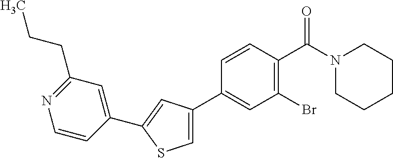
C1(C2=CC(C3=CC(Br)=C(C(N4CCCCC4)=O)C=C3)=CS2)=CC(CCC)=NC=C1
